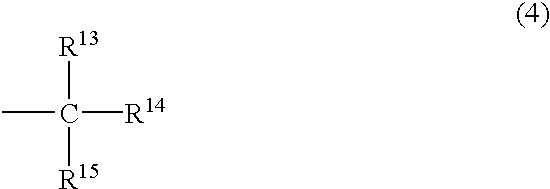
CC([R15])([R13])[R14]
